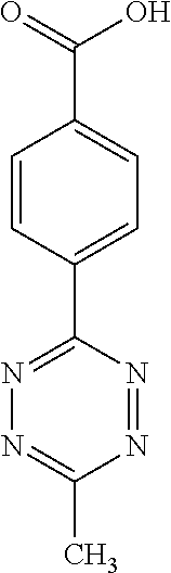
N1=NC(C2=CC=C(C(=O)O)C=C2)=NN=C1C
